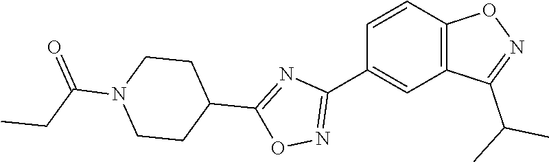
C1(C2=NOC(C3CCN(C(CC)=O)CC3)=N2)=CC2=C(C=C1)ON=C2C(C)C
